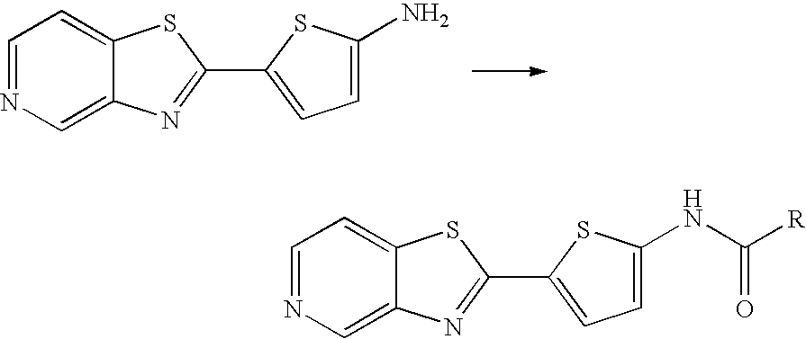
C1=NC=C2C(=C1)SC(C1=CC=C(N)S1)=N2.C1=NC=C2C(=C1)SC(C1=CC=C(NC(=O)[R])S1)=N2
